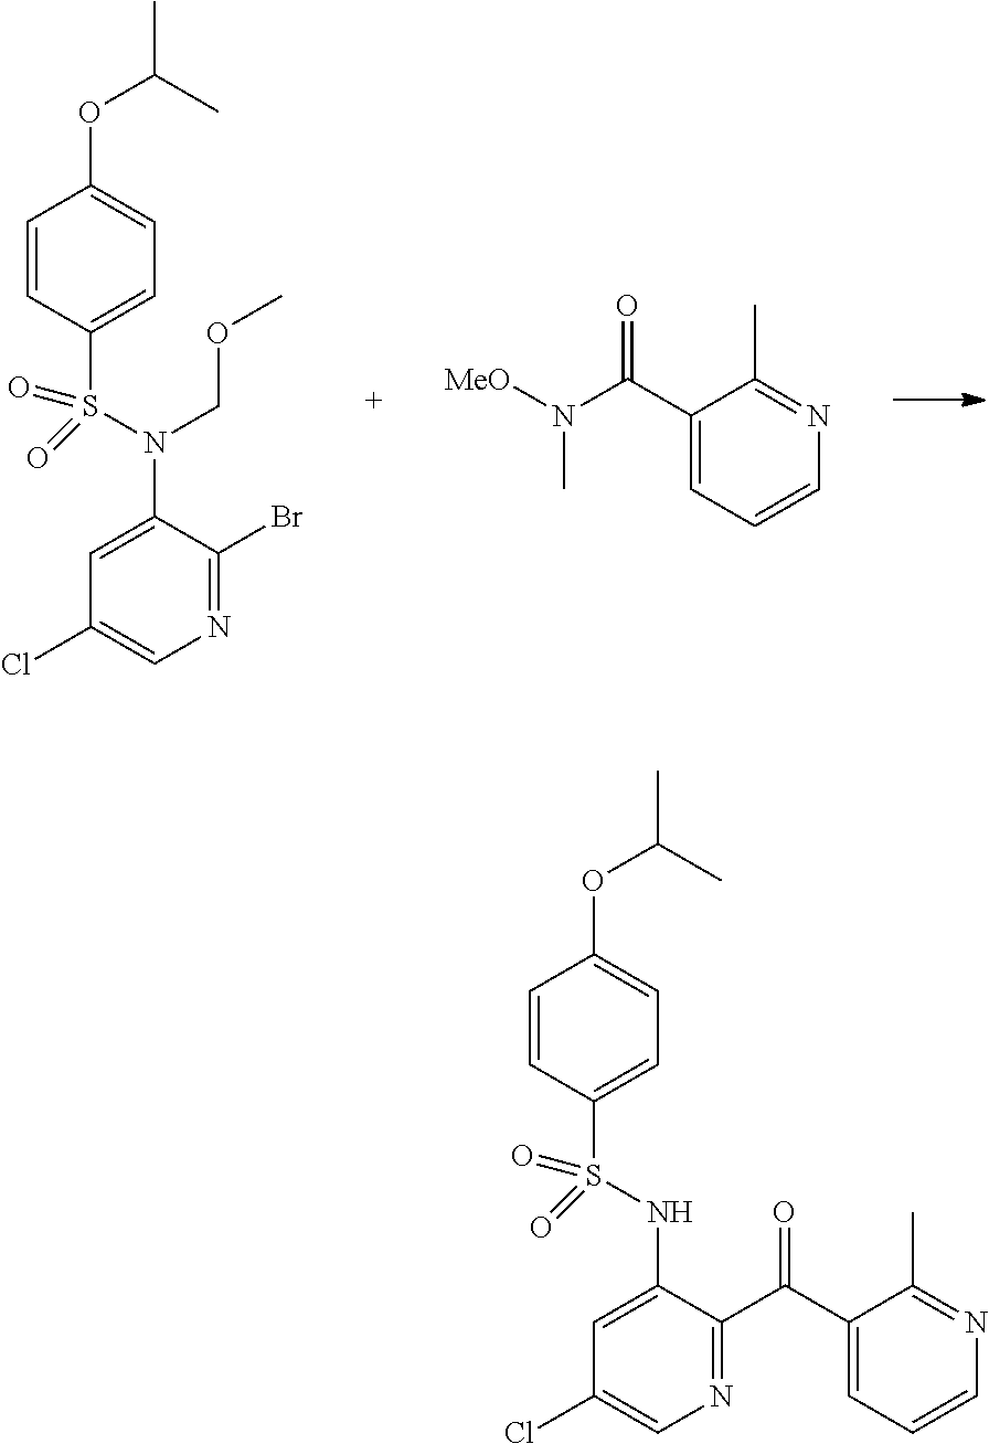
C1=CC(S(NC2=CC(Cl)=CN=C2C(C2=CC=CN=C2C)=O)(=O)=O)=CC=C1OC(C)C.C1=CC(S(N(C2=CC(Cl)=CN=C2Br)COC)(=O)=O)=CC=C1OC(C)C.CN(C(C1=CC=CN=C1C)=O)[MeO]
